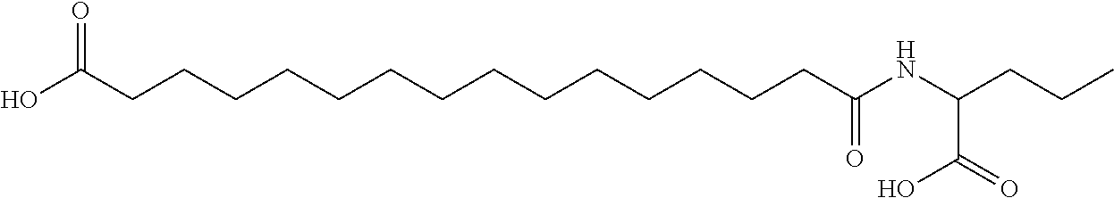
OC(CCCCCCCCCCCCCCC(NC(CCC)C(=O)O)=O)=O
